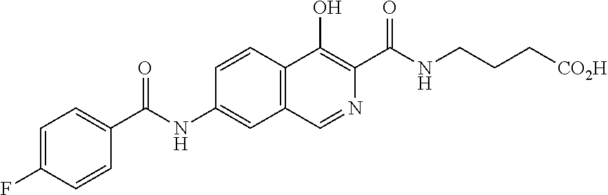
O=C(C1=CC=C(F)C=C1)NC1=CC2=C(C=C1)C(O)=C(C(NCCC[CO2H])=O)N=C2
